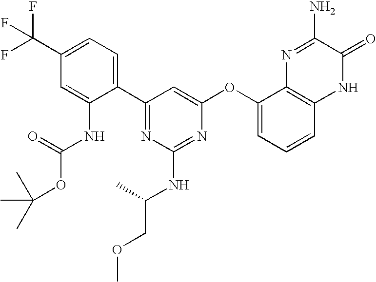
C1(C(F)(F)F)=CC=C(C2=NC(NC(COC)C)=NC(OC3=CC=CC4=C3N=C(N)C(=O)N4)=C2)C(NC(OC(C)(C)C)=O)=C1
